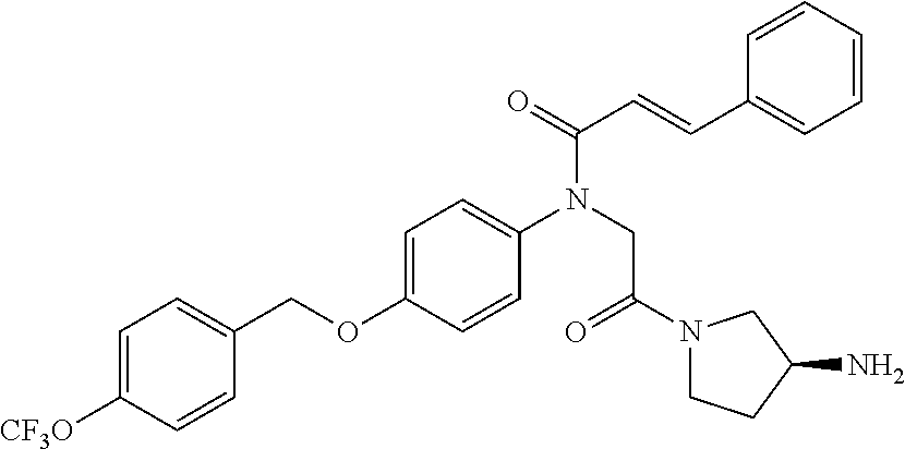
O(C1=CC=C(N(CC(N2CCC(N)C2)=O)C(=O)C=CC2=CC=CC=C2)C=C1)CC1=CC=C([CF3O])C=C1
